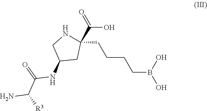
C1(NC(C(N)[R3])=O)CC(CCCCB(O)O)(C(O)=O)NC1
